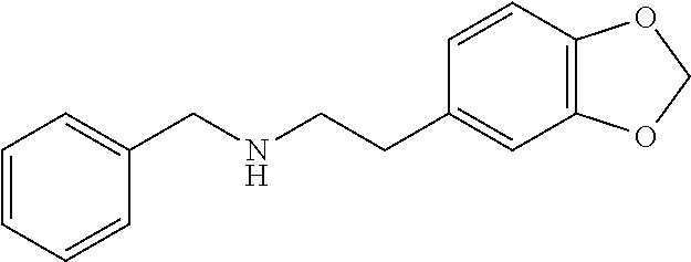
C1=CC=C(CNCCC2=CC3=C(C=C2)OCO3)C=C1
